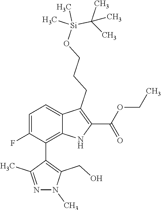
N1=C(C)C(C2=C3C(=CC=C2F)C(CCCO[Si](C(C)(C)C)(C)C)=C(C(OCC)=O)N3)=C(CO)N1C
